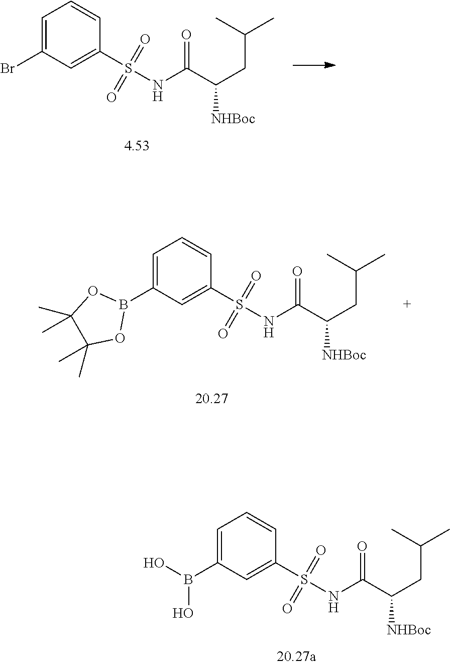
C1=C(Br)C=C(S(NC(C(CC(C)C)[NHBoc])=O)(=O)=O)C=C1.C1=C(B2OC(C)(C)C(C)(C)O2)C=C(S(NC(C(CC(C)C)[NHBoc])=O)(=O)=O)C=C1.C1=C(B(O)O)C=C(S(NC(C(CC(C)C)[NHBoc])=O)(=O)=O)C=C1
